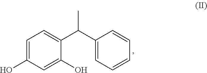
C1=C(O)C=C(O)C(C(C2=CC=CC=C2)C)=C1
